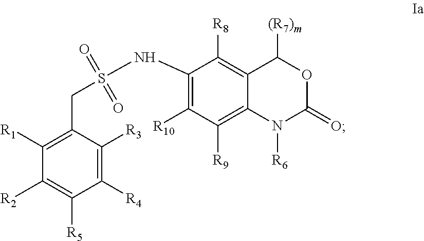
C1([R4])=C([R3])C(CS(NC2=C([R10])C([R9])=C3C(=C2[R8])C([(R7)m])OC(=O)N3[R6])(=O)=O)=C([R1])C([R2])=C1[R5]
